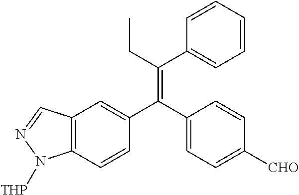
C12=C(C=CC(C(C3=CC=C([CHO])C=C3)=C(CC)C3=CC=CC=C3)=C1)N([THP])N=C2
